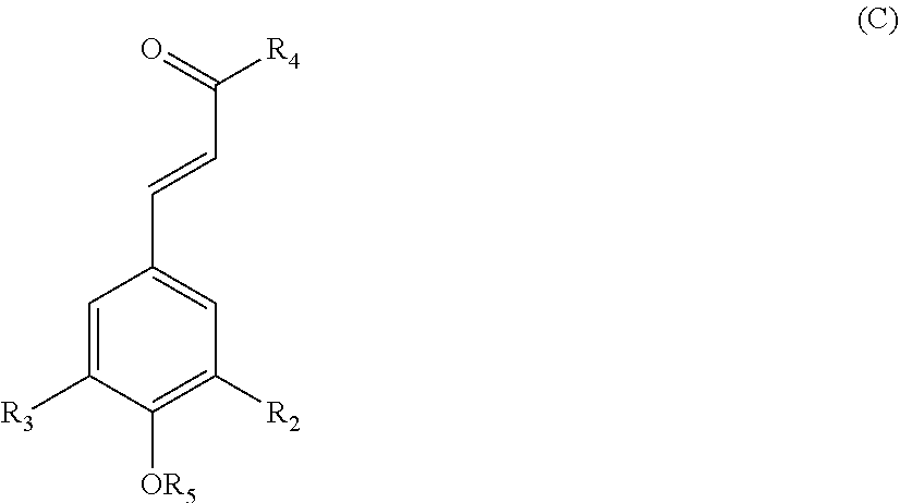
C1=C([R3])C([OR5])=C([R2])C=C1C=CC([R4])=O
